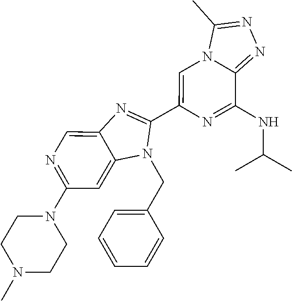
N1=C(N2CCN(C)CC2)C=C2C(=C1)N=C(C1=CN3C(=NN=C3C)C(NC(C)C)=N1)N2CC1=CC=CC=C1
